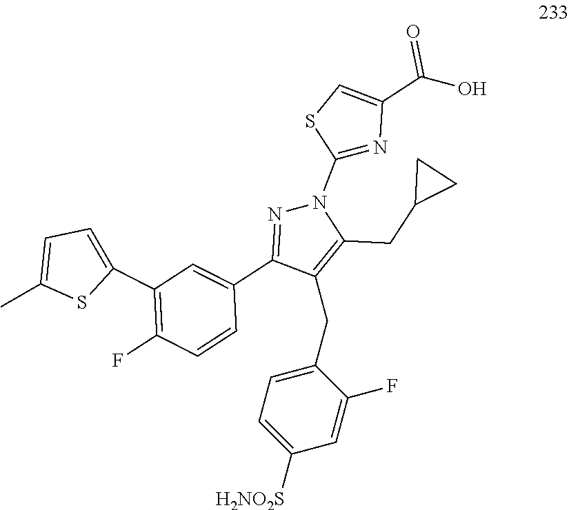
C1(CC2=CC=C([H2NO2S])C=C2F)=C(CC2CC2)N(C2=NC(C(O)=O)=CS2)N=C1C1=CC(C2=CC=C(C)S2)=C(F)C=C1
